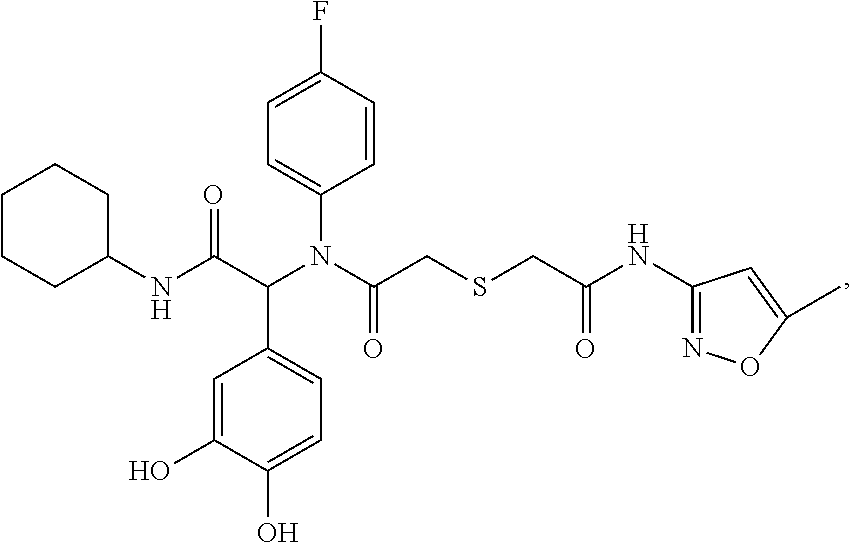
C1CCC(NC(C(N(C(CSCC(NC2=NOC(C)=C2)=O)=O)C2=CC=C(F)C=C2)C2=CC=C(O)C(O)=C2)=O)CC1
